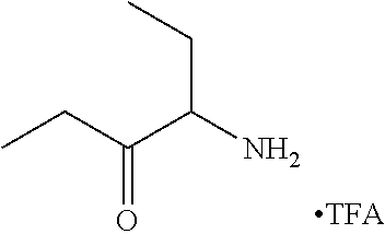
CCC(C(N)CC)=O
